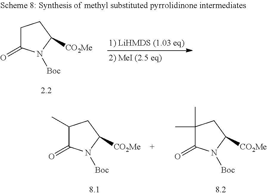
C1(C)C(=O)N([Boc])C([CO2Me])C1.C1(C)(C)C(=O)N([Boc])C([CO2Me])C1.C1C(=O)N([Boc])C([CO2Me])C1
